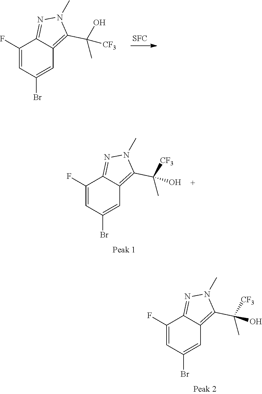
C1(F)=CC(Br)=CC2=C(C(O)([CF3])C)N(C)N=C12.[SFC].C1(F)=CC(Br)=CC2=C(C([CF3])(O)C)N(C)N=C12.C1(F)=CC(Br)=CC2=C(C([CF3])(O)C)N(C)N=C12
